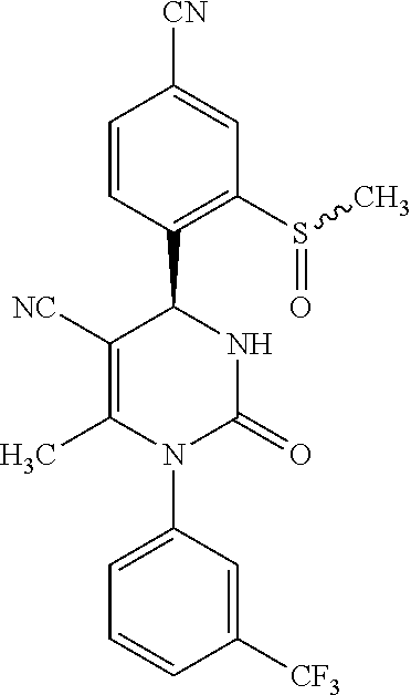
C1=CC(C2C([NC])=C(C)N(C3=CC=CC([CF3])=C3)C(=O)N2)=C(S(C)=O)C=C1[CN]
